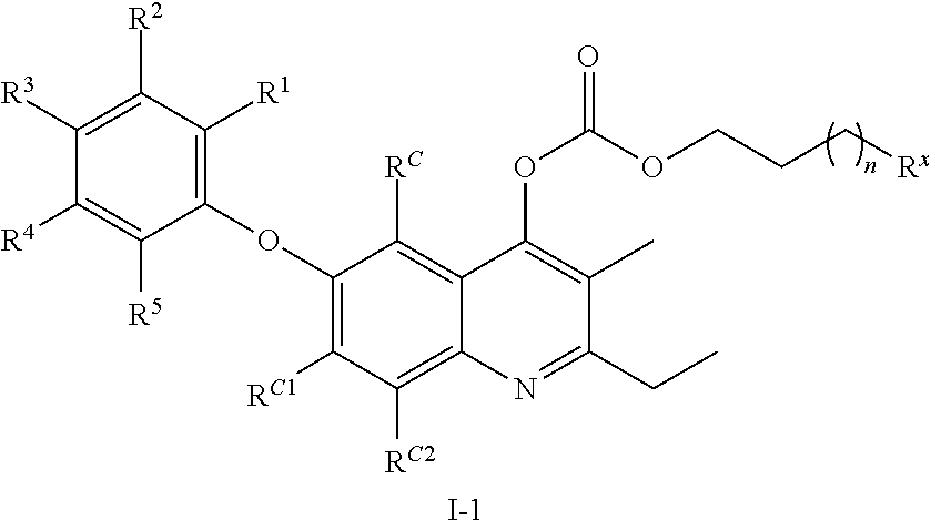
C1([R3])=C([R2])C([R1])=C(OC2=C([RC1])C([RC2])=C3C(=C2[RC])C(OC(=O)OCCC[Rx])=C(C)C(CC)=N3)C([R5])=C1[R4].[I-]
